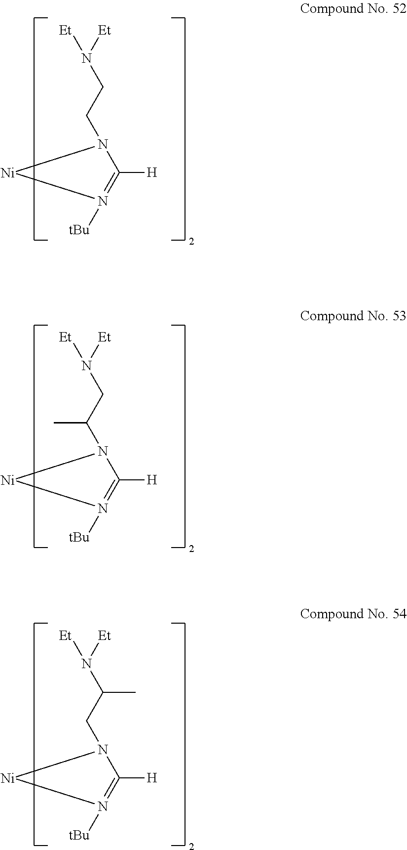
[Et]N([Et])CCN1C([H])=N([tBu])[Ni]1.[Et]N([Et])CC(N1C([H])=N([tBu])[Ni]1)C.[Et]N([Et])C(CN1C([H])=N([tBu])[Ni]1)C
